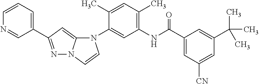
N1=C(C2=CC=CN=C2)C=C2N1C=CN2C1=CC(NC(C2=CC([CN])=CC(C(C)(C)C)=C2)=O)=C(C)C=C1C
